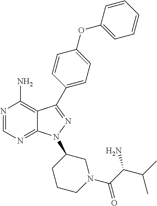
N1=CN=C2C(=C1N)C(C1=CC=C(OC3=CC=CC=C3)C=C1)=NN2C1CCCN(C(C(C(C)C)N)=O)C1
